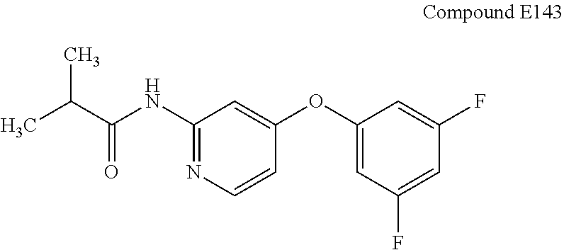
O(C1=CC(F)=CC(F)=C1)C1=CC(NC(C(C)C)=O)=NC=C1
